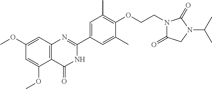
C1(OC)=CC2=C(C(OC)=C1)C(=O)NC(C1=CC(C)=C(OCCN3C(=O)CN(C(C)C)C3=O)C(C)=C1)=N2
